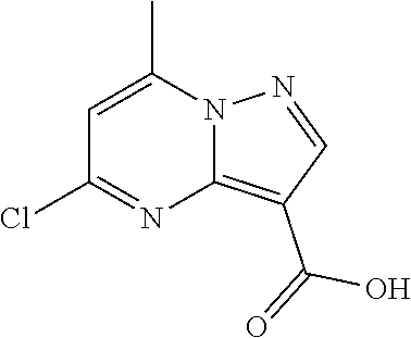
C1=C(C)N2C(=C(C(=O)O)C=N2)N=C1Cl
